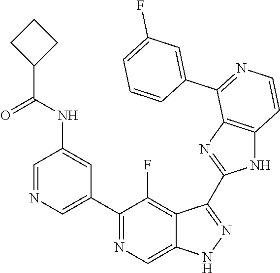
C1=NC=C(C2=NC=C3C(=C2F)C(C2=NC4=C(N2)C=CN=C4C2=CC(F)=CC=C2)=NN3)C=C1NC(C1CCC1)=O
